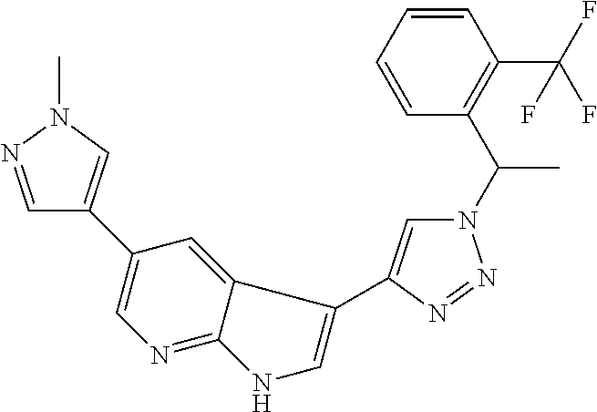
C1=NN(C)C=C1C1=CN=C2C(=C1)C(C1=CN(C(C3=C(C(F)(F)F)C=CC=C3)C)N=N1)=CN2
